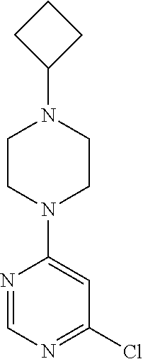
N1=CN=C(Cl)C=C1N1CCN(C2CCC2)CC1
